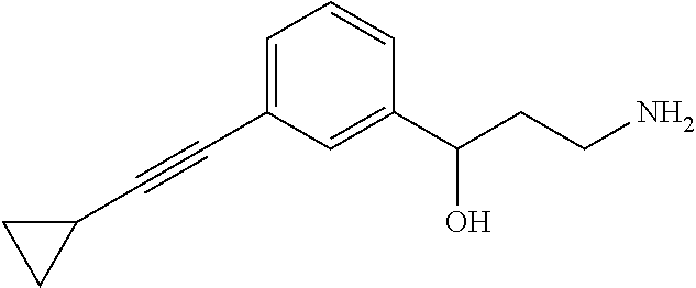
C1=C(C#CC2CC2)C=C(C(CCN)O)C=C1
